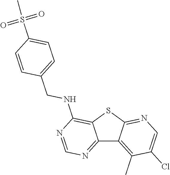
C12=NC=NC(NCC3=CC=C(S(C)(=O)=O)C=C3)=C1SC1=NC=C(Cl)C(C)=C21
